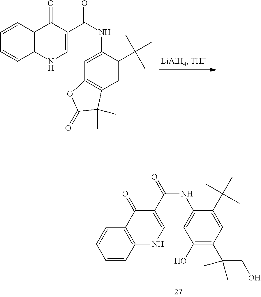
C12=C(C=CC=C1)NC=C(C(=O)NC1=CC(O)=C(C(CO)(C)C)C=C1C(C)(C)C)C2=O.C1=CC2=C(C=C1)NC=C(C(NC1=CC3=C(C=C1C(C)(C)C)C(C)(C)C(=O)O3)=O)C2=O
